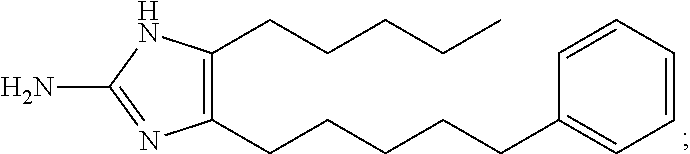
C1(CCCCCC2=CC=CC=C2)=C(CCCCC)NC(N)=N1
